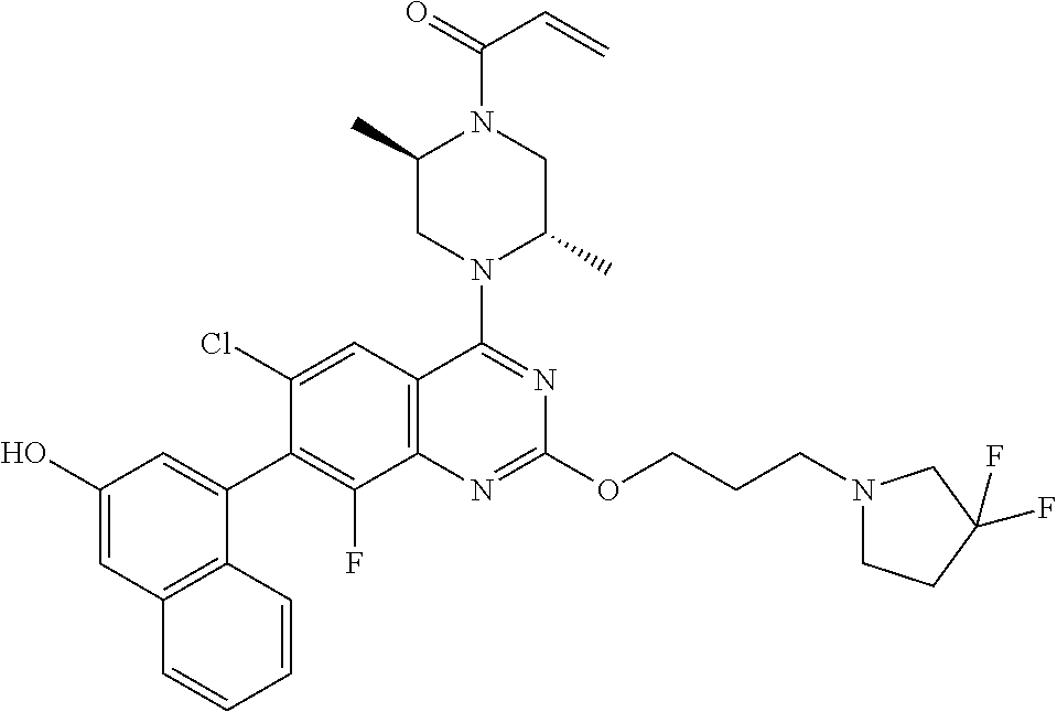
C1(O)=CC2=C(C(C3=C(F)C4=C(C=C3Cl)C(N3C(C)CN(C(=O)C=C)C(C)C3)=NC(OCCCN3CCC(F)(F)C3)=N4)=C1)C=CC=C2
